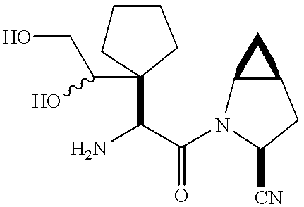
NC(C(N1C2C(CC1[CN])C2)=O)C1(C(CO)O)CCCC1
